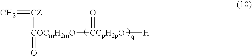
C=[CZ][COCmH2mO]([CCpH2pO]([H])=O)=O
